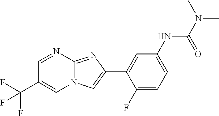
C1=NC2=NC(C3=CC(NC(N(C)C)=O)=CC=C3F)=CN2C=C1C(F)(F)F
